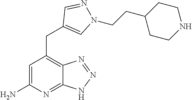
C1=C(N)N=C2C(=C1CC1=CN(CCC3CCNCC3)N=C1)N=NN2
